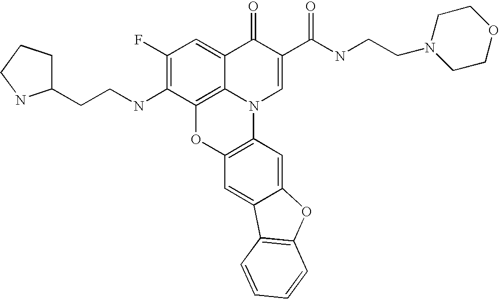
C12=C3C(=CC(F)=C1NCCC1CCCN1)C(=O)C(C(=O)NCCN1CCOCC1)=CN3C1=C(O2)C=C2C(=C1)OC1=C2C=CC=C1
